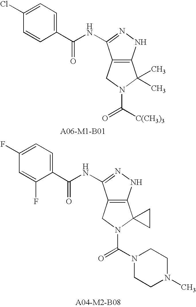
C1(C(NC2=NNC3=C2CN(C([C(CH3)3])=O)C3(C)C)=O)=CC=C(Cl)C=C1.C1(C(NC2=NNC3=C2CN(C(N2CCN(C)CC2)=O)C32CC2)=O)=CC=C(F)C=C1F
